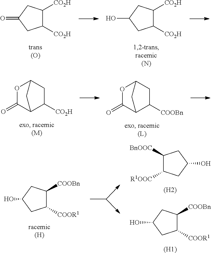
C1([CO2H])C([CO2H])CC(=O)C1.C1([CO2H])C([CO2H])CC(O)C1.C1([CO2H])C2C(=O)OC(C1)C2.C1([COOBn])C2C(=O)OC(C1)C2.C1([COOR1])C([COOBn])CC(O)C1.C1([R1OOC])C([BnOOC])CC(O)C1.[(H2)].C1([COOR1])C([COOBn])CC(O)C1.[(H1)]
